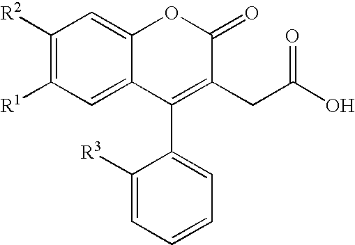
C1([R2])=C([R1])C=C2C(=C1)OC(=O)C(CC(O)=O)=C2C1=CC=CC=C1[R3]
